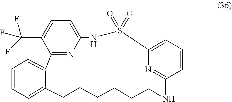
C12=CC=CC=C1CCCCCCNC1=NC(=CC=C1)S(=O)(=O)NC1=CC=C(C(F)(F)F)C2=N1
